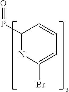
C1(P=O)=NC(Br)=CC=C1
